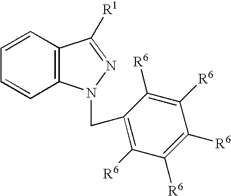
C12=C(C=CC=C1)C([R1])=NN2CC1=C([R6])C([R6])=C([R6])C([R6])=C1[R6]
